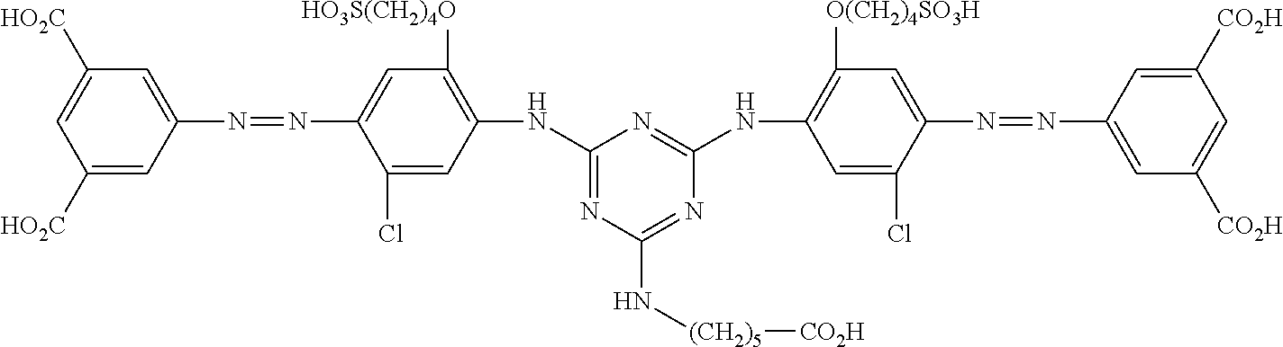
C1([HO2C])=CC(N=NC2=CC([HO3S(CH2)4O])=C(NC3=NC(N[(CH2)5][CO2H])=NC(NC4=C([O(CH2)4SO3H])C=C(N=NC5=CC([CO2H])=CC([CO2H])=C5)C(Cl)=C4)=N3)C=C2Cl)=CC([HO2C])=C1
